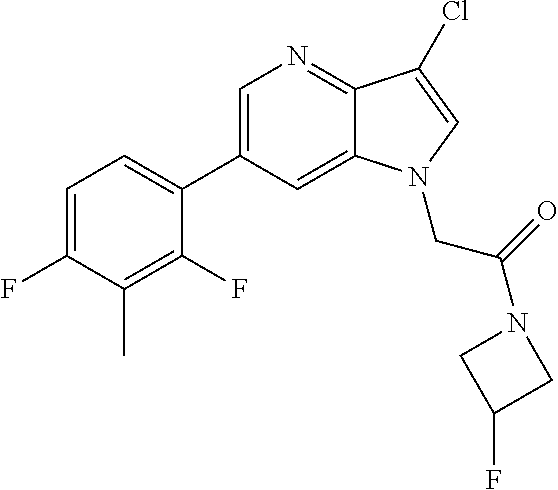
C1=C(C2=CC=C(F)C(C)=C2F)C=C2C(=N1)C(Cl)=CN2CC(N1CC(F)C1)=O
